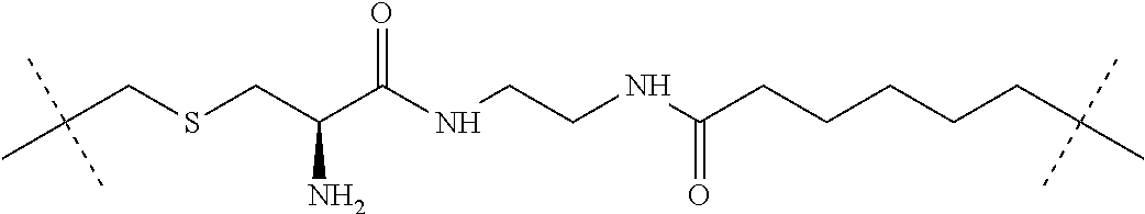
C(CSCC(C(NCCNC(CCCCCC(C)(C)C)=O)=O)N)(C)(C)C
